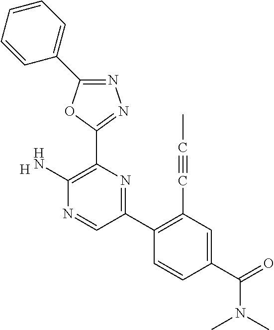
[H].C1(N)=C(C2=NN=C(C3=CC=CC=C3)O2)N=C(C2=C(C#CC)C=C(C(N(C)C)=O)C=C2)C=N1
